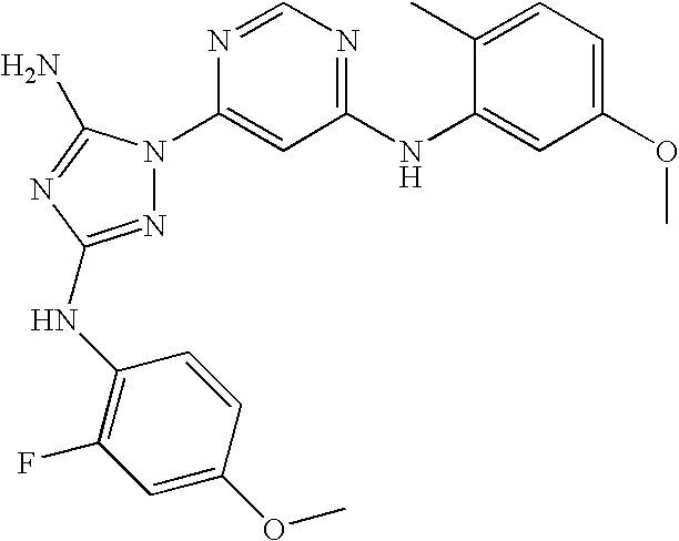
N1=C(NC2=C(F)C=C(OC)C=C2)N=C(N)N1C1=CC(NC2=CC(OC)=CC=C2C)=NC=N1
